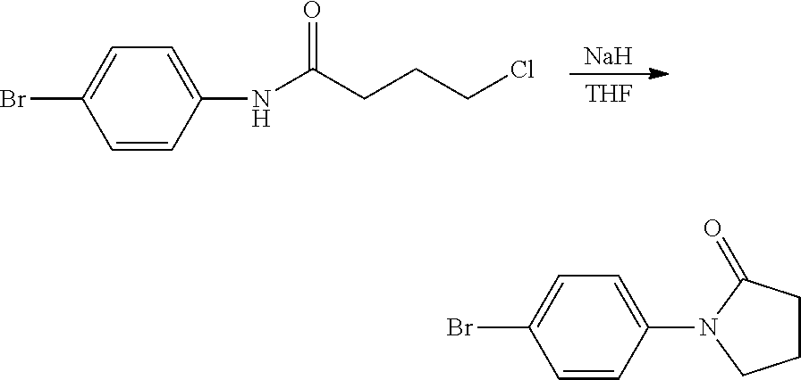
C1(Br)=CC=C(NC(=O)CCCCl)C=C1.[Na].[THF].C1(Br)=CC=C(N2CCCC2=O)C=C1
